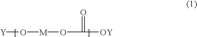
O([M]OC(=O)[OY])[Y]
